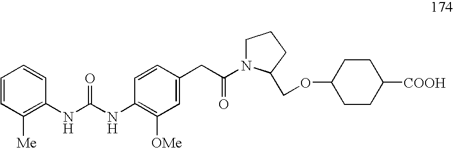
C1=CC([Me])=C(NC(=O)NC2=C([OMe])C=C(CC(=O)N3CCCC3COC3CCC([COOH])CC3)C=C2)C=C1
